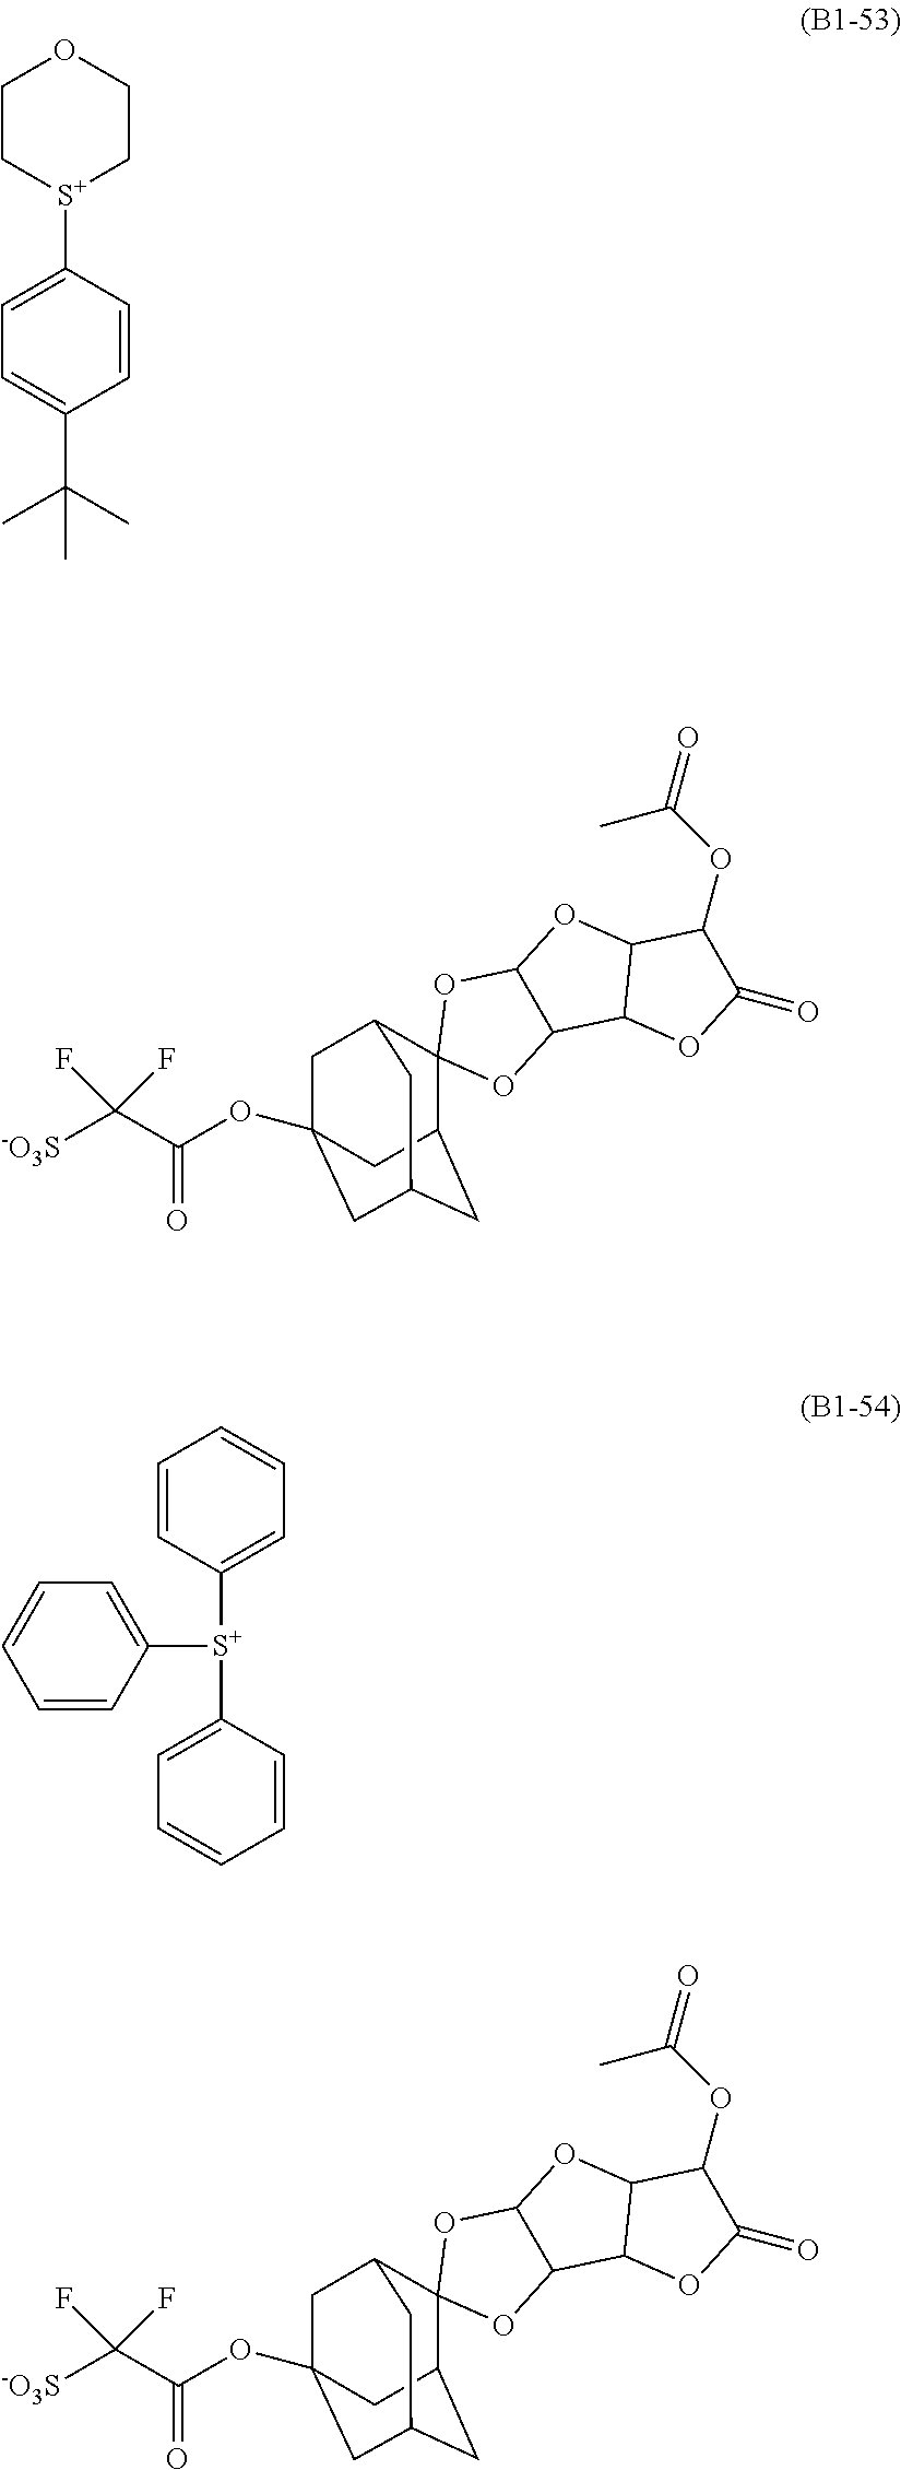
C1([S+](C2=CC=CC=C2)C2=CC=CC=C2)=CC=CC=C1.[S+]1(C2=CC=C(C(C)(C)C)C=C2)CCOCC1.C12C3(C4CC(CC(OC(C([-O3S])(F)F)=O)(C4)C1)C2)OC1C(O3)OC2C1OC(=O)C2OC(=O)C.C12C3(C4CC(CC(OC(C([-O3S])(F)F)=O)(C4)C1)C2)OC1C(O3)OC2C1OC(=O)C2OC(=O)C
